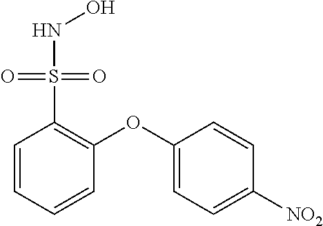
C1=CC=CC(OC2=CC=C([NO2])C=C2)=C1S(=O)(=O)NO
